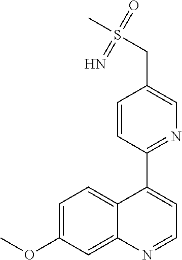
C1=C(OC)C=C2C(=C1)C(C1=NC=C(CS(C)(=O)=N)C=C1)=CC=N2
